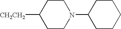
[CH2CH2]C1CCN(C2CCCCC2)CC1
